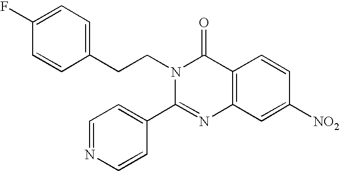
C1=C(F)C=CC(CCN2C(=O)C3=C(N=C2C2=CC=NC=C2)C=C([NO2])C=C3)=C1
